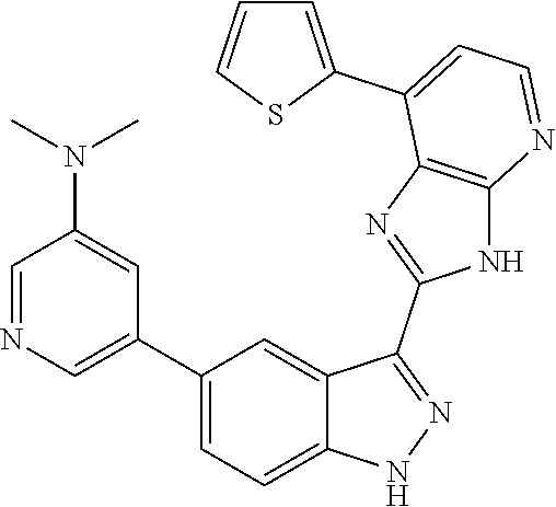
C1=NC=C(C2=CC=C3C(=C2)C(C2=NC4=C(N2)N=CC=C4C2=CC=CS2)=NN3)C=C1N(C)C
